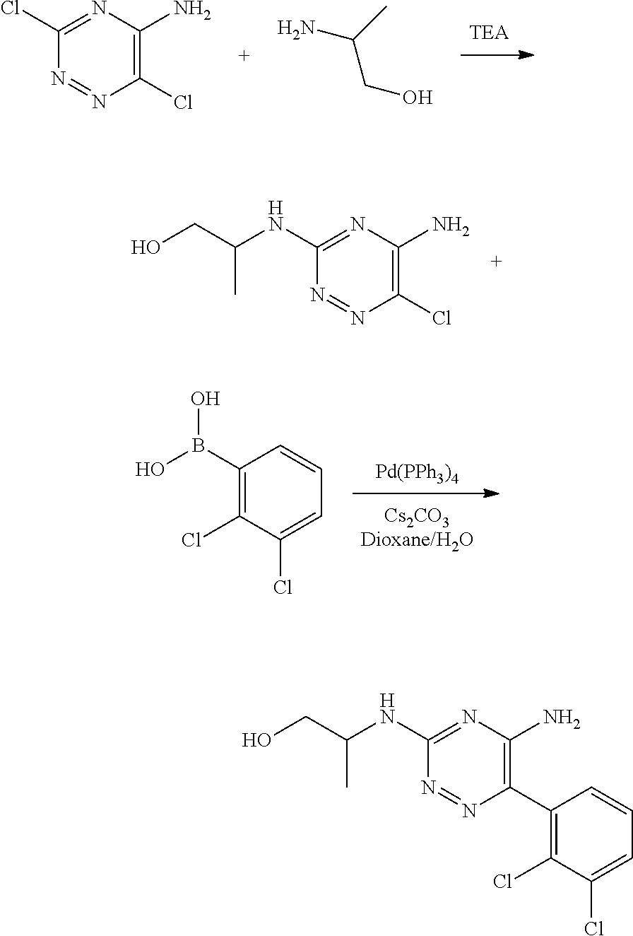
N1=NC(Cl)=C(N)N=C1Cl.NC(CO)C.N1=NC(Cl)=C(N)N=C1NC(C)CO.[Pd(PPh3)4].C1(B(O)O)=C(Cl)C(Cl)=CC=C1.C1(C2=C(N)N=C(NC(C)CO)N=N2)=C(Cl)C(Cl)=CC=C1
